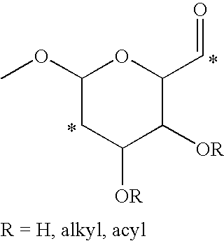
COC1OC(C=O)C([OR])C([OR])C1
